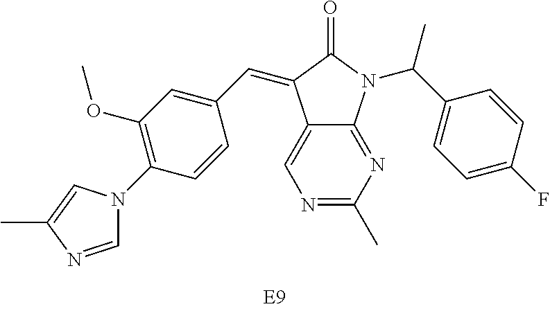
C1=NC(C)=CN1C1=C(OC)C=C(C=C2C3=CN=C(C)N=C3N(C(C3=CC=C(F)C=C3)C)C2=O)C=C1
